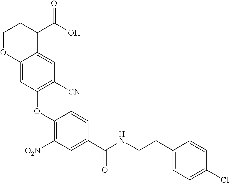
C1OC2=CC(OC3=C([O2N])C=C(C(NCCC4=CC=C(Cl)C=C4)=O)C=C3)=C([CN])C=C2C(C(O)=O)C1
